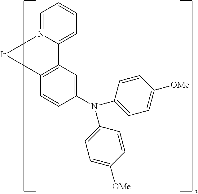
C12=C([Ir]N3=CC=CC=C13)C=CC(N(C1=CC=C([OMe])C=C1)C1=CC=C([OMe])C=C1)=C2
